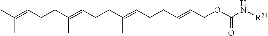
CC(=CCCC(=CCCC(=CCCC(=CCOC(N[R24])=O)C)C)C)C
